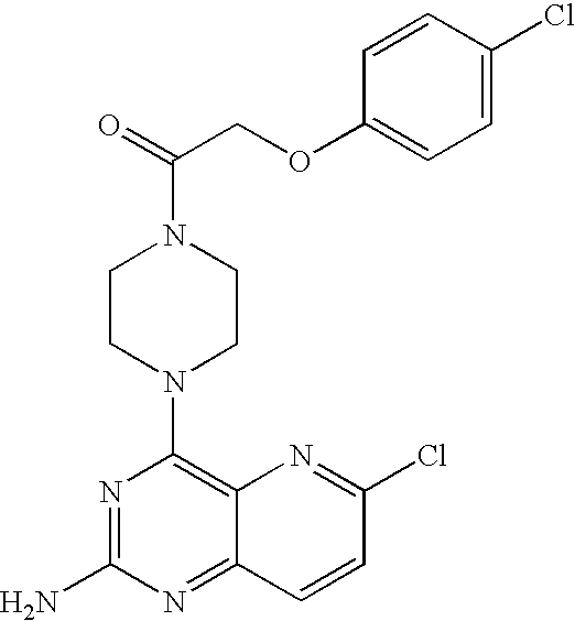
C1=C(Cl)C=CC(OCC(N2CCN(C3=C4C(=NC(N)=N3)C=CC(Cl)=N4)CC2)=O)=C1
